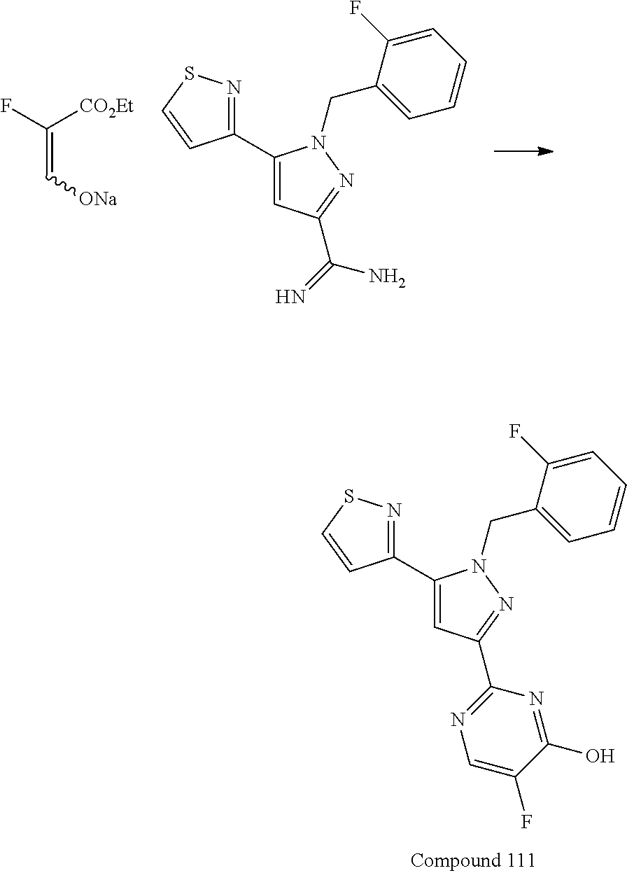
C1(C2=CC(C(=N)N)=NN2CC2=CC=CC=C2F)=NSC=C1.FC([CO2Et])=C[ONa].C1(C2=CC(C3=NC=C(F)C(O)=N3)=NN2CC2=CC=CC=C2F)=NSC=C1
